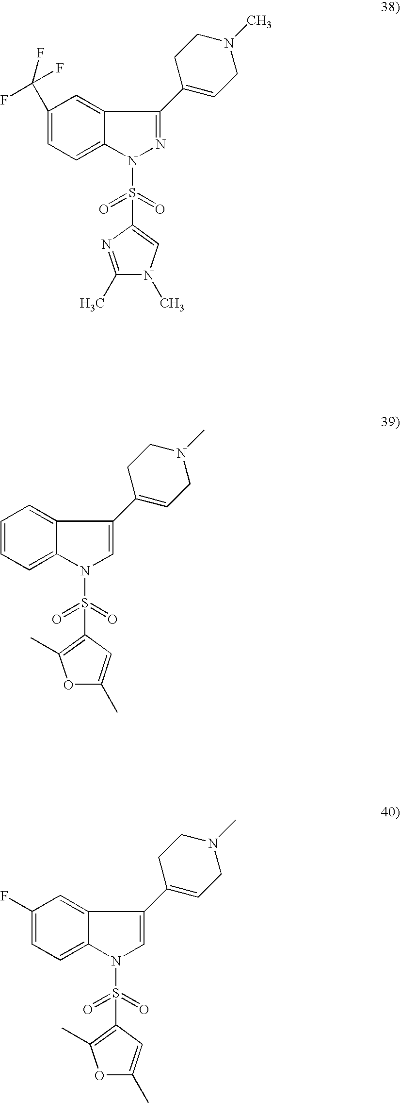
C1(C(F)(F)F)=CC=C2C(=C1)C(C1=CCN(C)CC1)=NN2S(=O)(=O)C1=CN(C)C(C)=N1.C1=CC=C2C(=C1)C(C1=CCN(C)CC1)=CN2S(=O)(=O)C1=C(C)OC(C)=C1.C1(F)=CC=C2C(=C1)C(C1=CCN(C)CC1)=CN2S(=O)(=O)C1=C(C)OC(C)=C1
